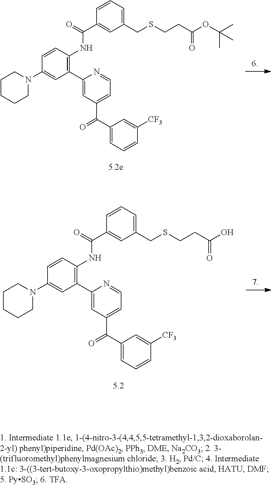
C1(C2=C(NC(C3=CC(CSCCC(=O)OC(C)(C)C)=CC=C3)=O)C=CC(N3CCCCC3)=C2)=CC(C(C2=CC=CC([CF3])=C2)=O)=CC=N1.C1(C2=C(NC(C3=CC(CSCCC(=O)O)=CC=C3)=O)C=CC(N3CCCCC3)=C2)=CC(C(C2=CC=CC([CF3])=C2)=O)=CC=N1
